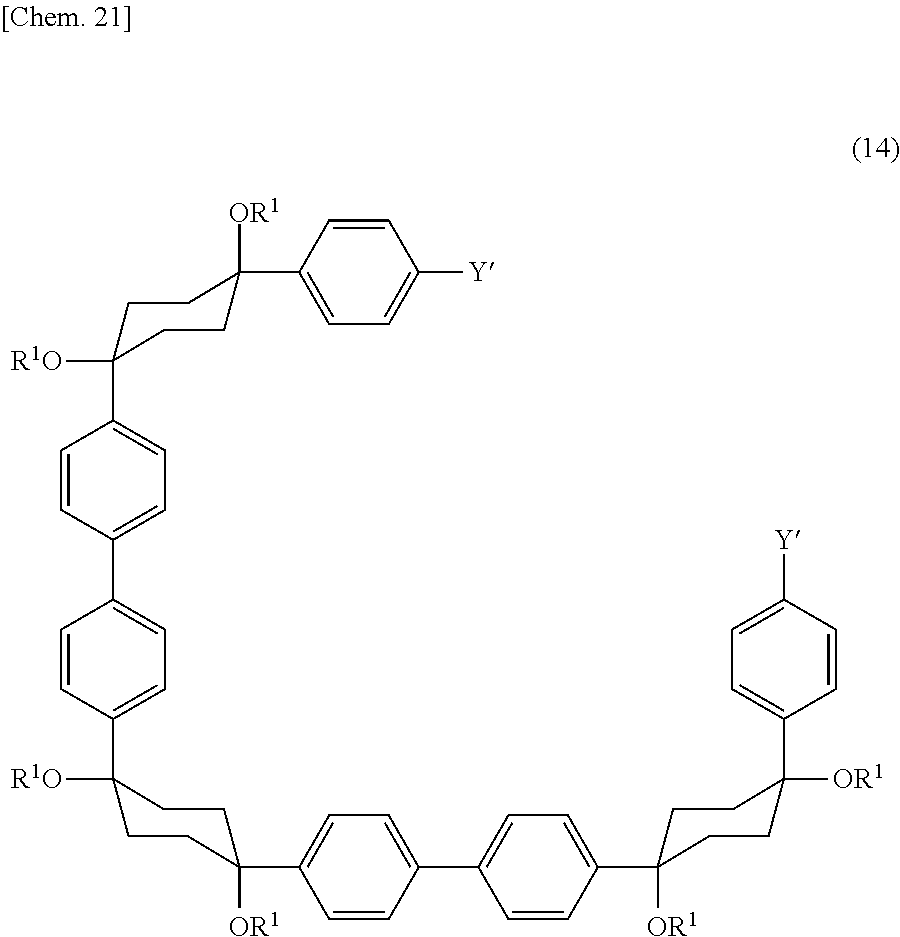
C1(C2=CC=C(C3([OR1])CCC(C4=CC=C([Y])C=C4)([OR1])CC3)C=C2)=CC=C(C2([OR1])CCC(C3=CC=C(C4=CC=C(C5([R1O])CCC(C6=CC=C([Y])C=C6)([OR1])CC5)C=C4)C=C3)([R1O])CC2)C=C1
